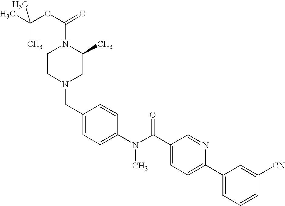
CC(OC(=O)N1CCN(CC2=CC=C(N(C(C3=CC=C(C4=CC=CC([CN])=C4)N=C3)=O)C)C=C2)CC1C)(C)C
